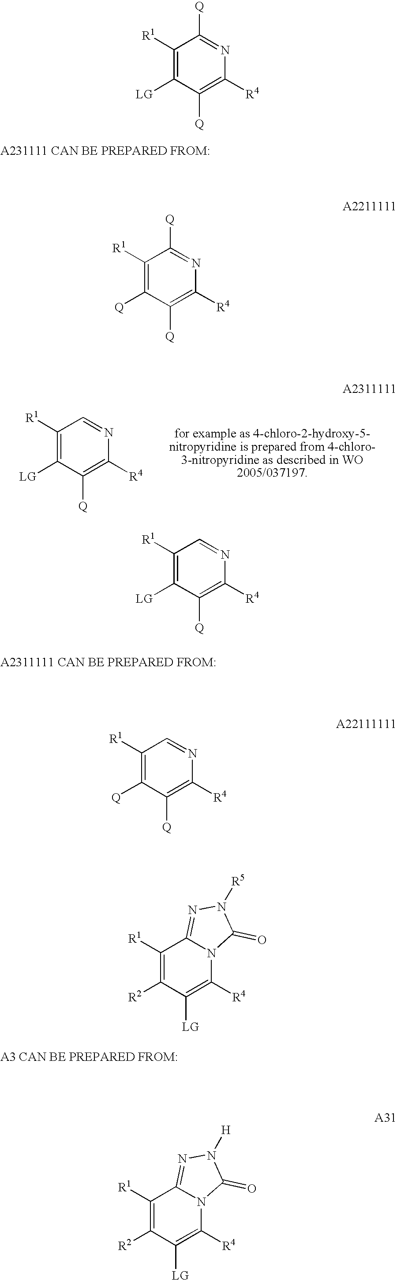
C1([R1])=C([LG])C([Q])=C([R4])N=C1[Q].C1([R1])=C([LG])C([Q])=C([R4])N=C1.C1([R1])=C([Q])C([Q])=C([R4])N=C1[Q].C1([R1])=C([LG])C([Q])=C([R4])N=C1.C1([R1])=C([Q])C([Q])=C([R4])N=C1.C1([R1])=C([R2])C([LG])=C([R4])N2C1=NN([R5])C2=O.C1([R1])=C([R2])C([LG])=C([R4])N2C1=NN([H])C2=O
